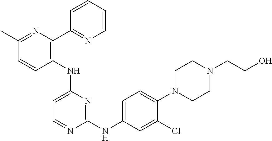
N(C1=CC=NC(NC2=CC=C(N3CCN(CCO)CC3)C(Cl)=C2)=N1)C1=C(C2=NC=CC=C2)N=C(C)C=C1
